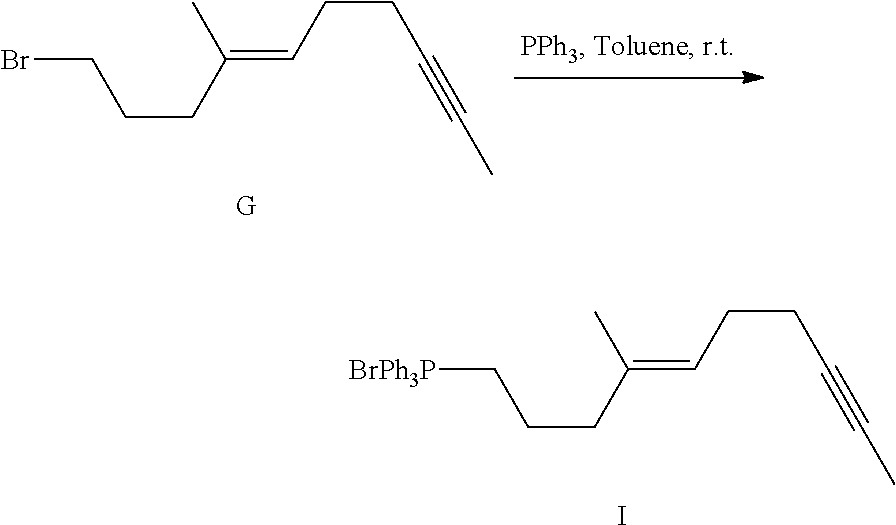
BrCCCC(=CCCC#CC)C.[G].[BrPh3P]CCCC(=CCCC#CC)C.I
